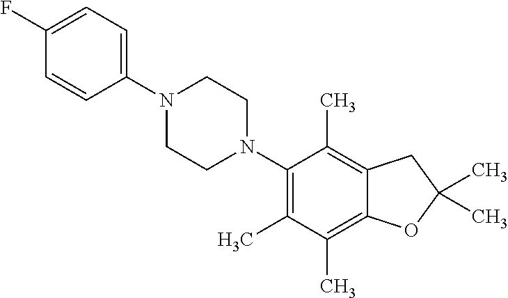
C1(F)=CC=C(N2CCN(C3=C(C)C(C)=C4C(=C3C)CC(C)(C)O4)CC2)C=C1
